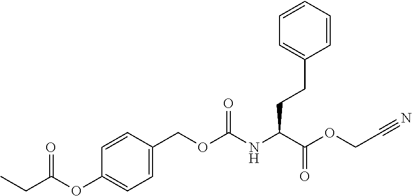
C1=C(COC(NC(C(OCC#N)=O)CCC2=CC=CC=C2)=O)C=CC(OC(=O)CC)=C1
